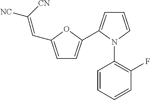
C1=CN(C2=C(F)C=CC=C2)C(C2=CC=C(C=C([NC])[CN])O2)=C1
